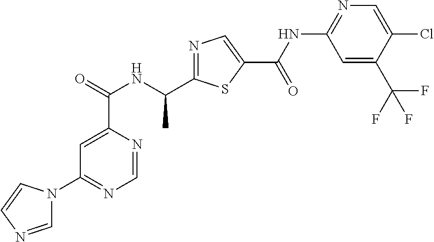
C1=C(C(=O)NC(C2=NC=C(C(NC3=NC=C(Cl)C(C(F)(F)F)=C3)=O)S2)C)N=CN=C1N1C=NC=C1
